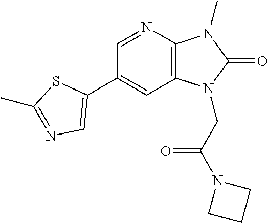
C1(C2=CN=C(C)S2)=CC2=C(N=C1)N(C)C(=O)N2CC(N1CCC1)=O
